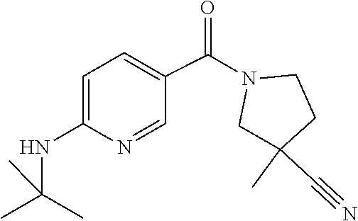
C1=C(NC(C)(C)C)N=CC(C(=O)N2CC(C)(C#N)CC2)=C1
